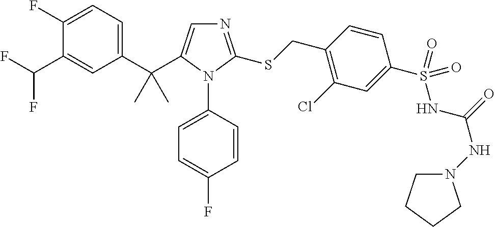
C1(C(C)(C)C2=CN=C(SCC3=C(Cl)C=C(S(NC(NN4CCCC4)=O)(=O)=O)C=C3)N2C2=CC=C(F)C=C2)=CC=C(F)C(C(F)F)=C1
